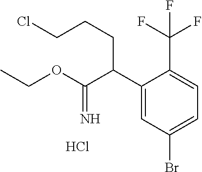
C1(C(C(OCC)=N)CCCCl)=CC(Br)=CC=C1C(F)(F)F.Cl
